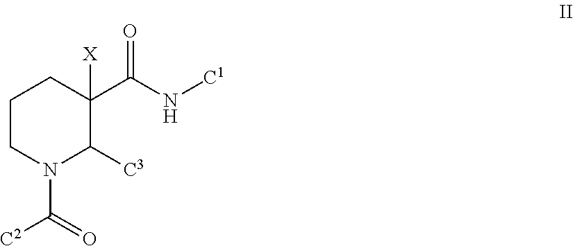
C1CN(C(=O)[C2])C([C3])C(C(N[C1])=O)([X])C1
